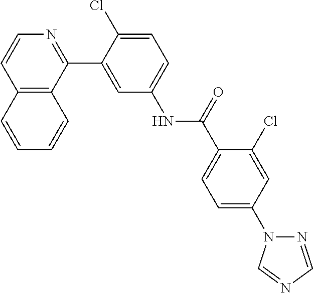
C12=C(C(C3=CC(NC(C4=CC=C(N5N=CN=C5)C=C4Cl)=O)=CC=C3Cl)=NC=C1)C=CC=C2
